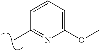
CC1=NC(OC)=CC=C1
